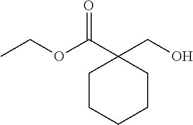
CCOC(C1(CO)CCCCC1)=O
